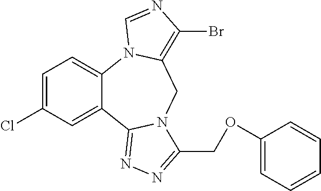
C1=C(Cl)C=C2C(=C1)N1C(=C(Br)N=C1)CN1C2=NN=C1COC1=CC=CC=C1
